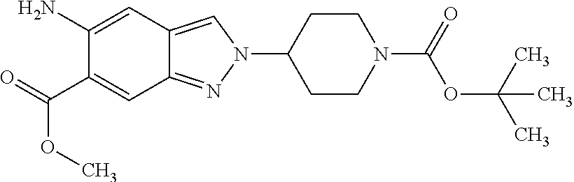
C1(N)=CC2=CN(C3CCN(C(=O)OC(C)(C)C)CC3)N=C2C=C1C(=O)OC
